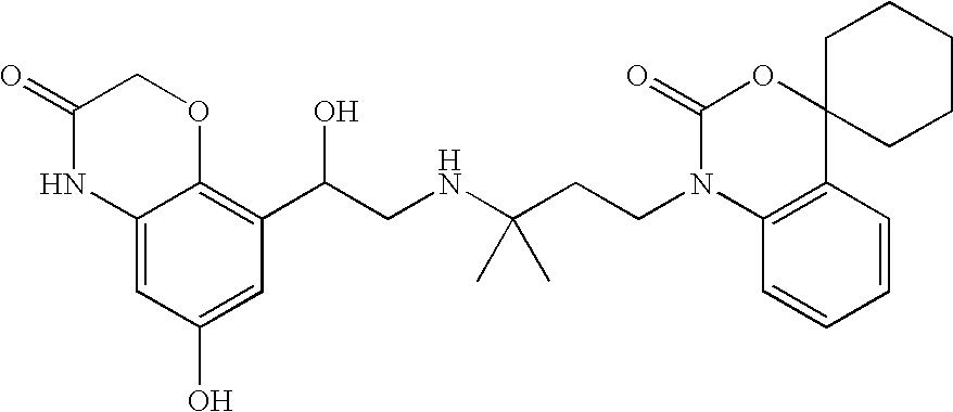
C12=CC(O)=CC(C(CNC(CCN3C4=C(C5(OC3=O)CCCCC5)C=CC=C4)(C)C)O)=C1OCC(=O)N2
